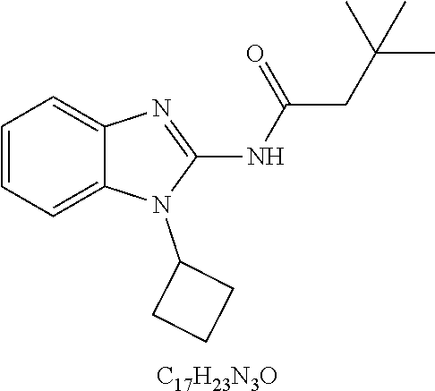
C1=CC=C2C(=C1)N=C(NC(CC(C)(C)C)=O)N2C1CCC1.[C17H23N3O]
